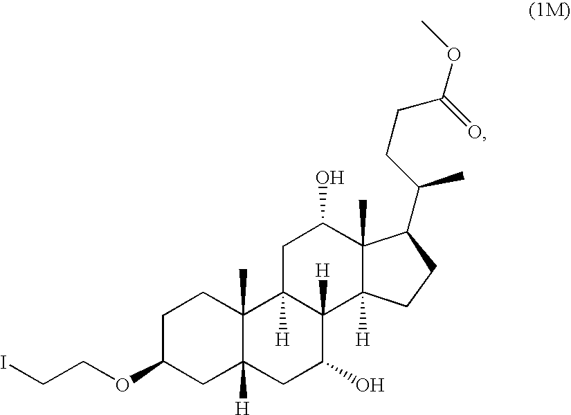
ICCOC1CC2([H])C(C)(CC1)C1([H])C([H])(C(O)C2)C2([H])C(C)(C(O)C1)C(C(C)CCC(OC)=O)CC2
